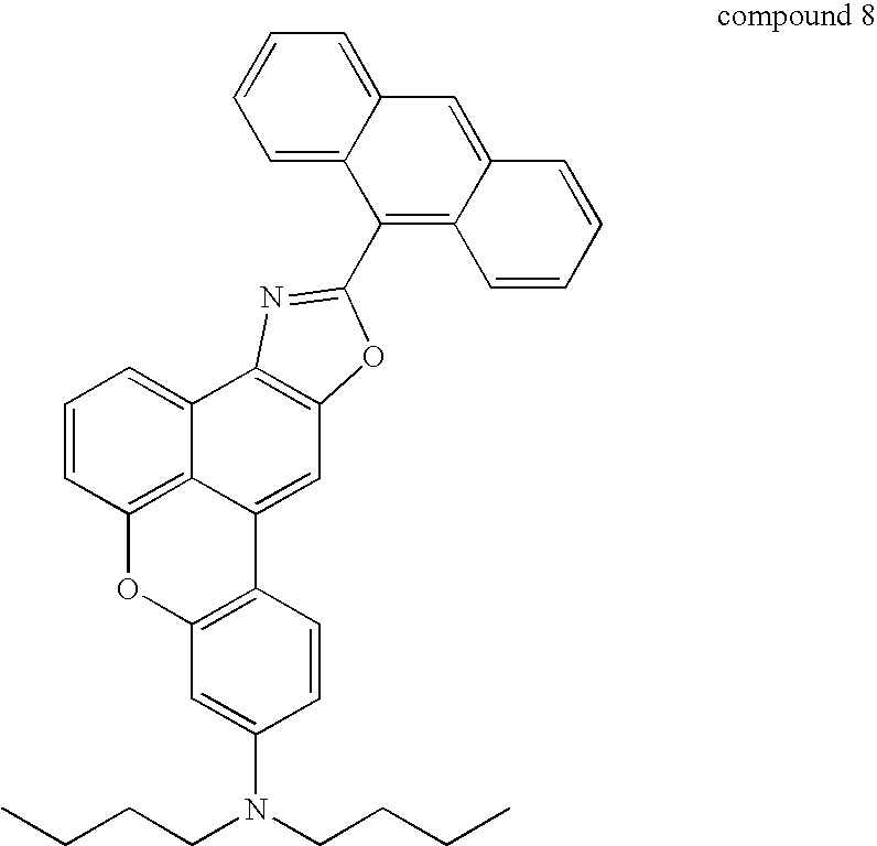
C1=C2C(=CC=C1)C=C1C(=C2C2=NC3=C(C=C4C5=C(C=CC=C53)OC3=C4C=CC(N(CCCC)CCCC)=C3)O2)C=CC=C1
